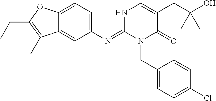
C1(N=C2N(CC3=CC=C(Cl)C=C3)C(=O)C(CC(O)(C)C)=CN2)=CC=C2C(=C1)C(C)=C(CC)O2
